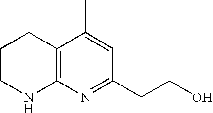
C12=C(N=C(CCO)C=C1C)NCCC2
